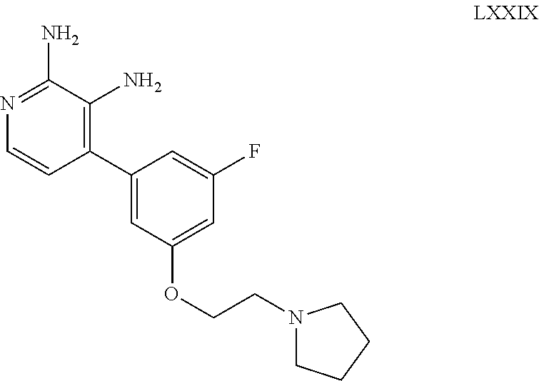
C1=CC(C2=CC(OCCN3CCCC3)=CC(F)=C2)=C(N)C(N)=N1
